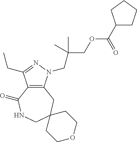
C12=C(N(CC(COC(C3CCCC3)=O)(C)C)N=C1CC)CC1(CNC2=O)CCOCC1
